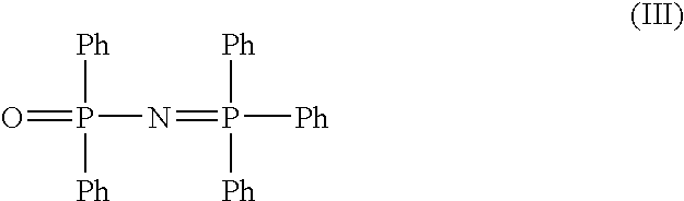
O=P([Ph])([Ph])N=P([Ph])([Ph])[Ph]
